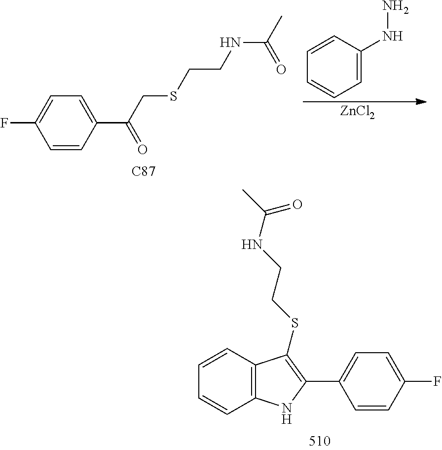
C1=CC2=C(C=C1)NC(C1=CC=C(F)C=C1)=C2SCCNC(=O)C.C1=CC(NN)=CC=C1.[ZnCl2].C1(C(=O)CSCCNC(=O)C)=CC=C(F)C=C1.[C87]
